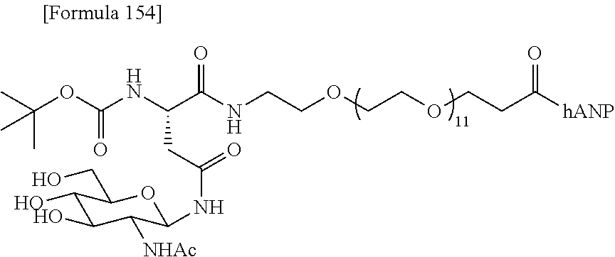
C(OC(NC(C(NCCOCCOCCC([hANP])=O)=O)CC(NC1C([NHAc])C(O)C(O)C(CO)O1)=O)=O)(C)(C)C
